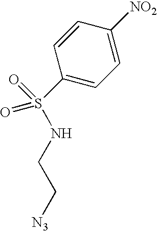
C1=CC(S(NCC[N3])(=O)=O)=CC=C1[NO2]
